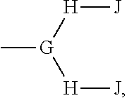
C[G]([H][J])[H][J]
